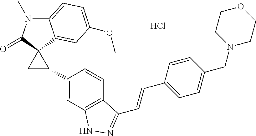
C12=CC=C(OC)C=C1C1(C(=O)N2C)CC1C1=CC2=C(C=C1)C(C=CC1=CC=C(CN3CCOCC3)C=C1)=NN2.Cl
